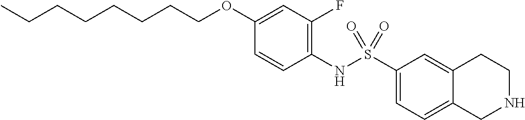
C1(NS(C2=CC=C3C(=C2)CCNC3)(=O)=O)=C(F)C=C(OCCCCCCCC)C=C1
